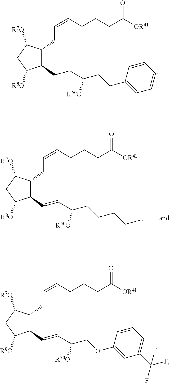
C1(CCC(CCC2=CC=CC=C2)[R50O])C(CC=CCCCC([OR41])=O)C([R7O])CC1[R8O].C1(C=CC(CCCCC)[R50O])C(CC=CCCCC([OR41])=O)C([R7O])CC1[R8O].C1(C=CC(COC2=CC(C(F)(F)F)=CC=C2)[R50O])C(CC=CCCCC([OR41])=O)C([R7O])CC1[R8O]
